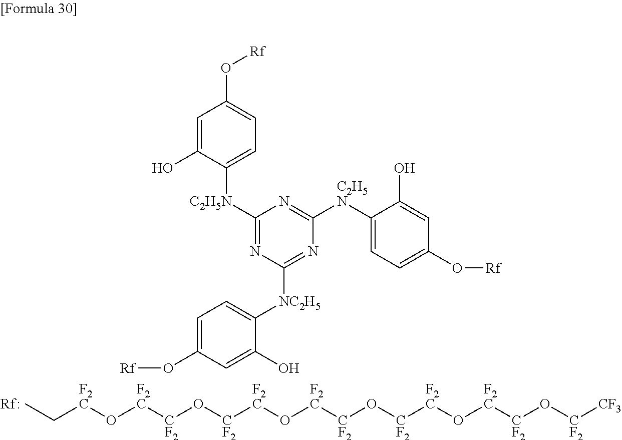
CC[F2C]O[F2C][CF2]O[CF2][F2C]O[F2C][CF2]O[CF2][F2C]O[F2C][CF2]O[CF2][CF3].[Rf].C1=C(O[Rf])C=C(O)C([NC2H5]C2=NC([C2H5N]C3=CC=C(O[Rf])C=C3O)=NC([C2H5N]C3=CC=C(O[Rf])C=C3O)=N2)=C1
